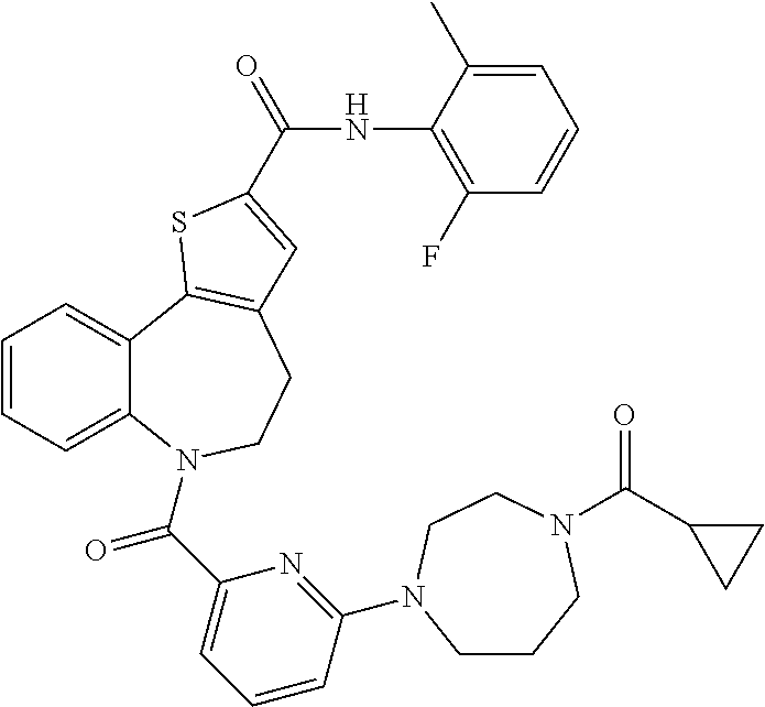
C1=CC=C2C(=C1)C1=C(CCN2C(C2=CC=CC(N3CCCN(C(=O)C4CC4)CC3)=N2)=O)C=C(C(NC2=C(F)C=CC=C2C)=O)S1
